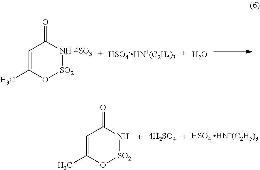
C1=C(C)O[SO2][NH4SO3]C1=O.[HSO4-HN+(C2H5)3].O.C1=C(C)O[SO2]NC1=O.[HSO4-HN+(C2H5)3]
